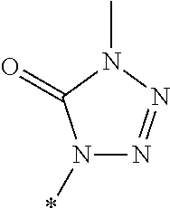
N1(*)N=NN(C)C1=O
